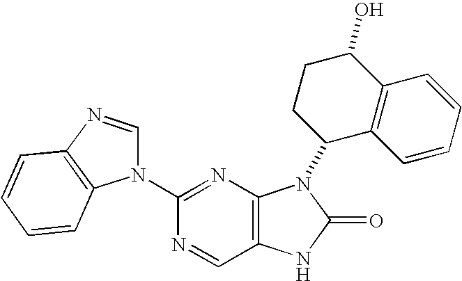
C12=C(N=C(N3C=NC4=C3C=CC=C4)N=C1)N(C1C3=C(C(O)CC1)C=CC=C3)C(=O)N2
